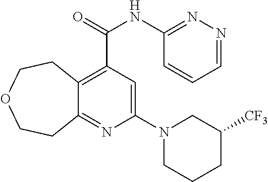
C12=C(C(NC3=NN=CC=C3)=O)C=C(N3CCCC([CF3])C3)N=C1CCOCC2
